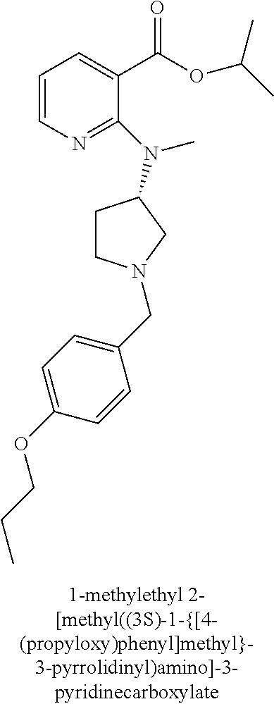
C1=CN=C(N(C)C2CCN(CC3=CC=C(OCCC)C=C3)C2)C(C(OC(C)C)=O)=C1
